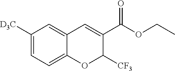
C1([D3C])=CC=C2C(=C1)C=C(C(OCC)=O)C([CF3])O2
